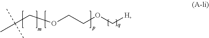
C(COCCOC[H])(C)(C)C
